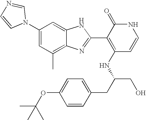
C1(C)=C2C(=CC(N3C=NC=C3)=C1)NC(C1=C(NC(CO)CC3=CC=C(OC(C)(C)C)C=C3)C=CNC1=O)=N2
